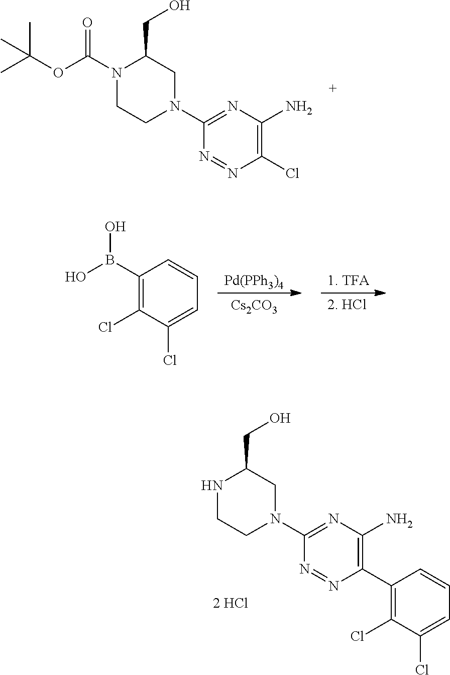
C1=C(Cl)C(Cl)=C(C2=C(N)N=C(N3CC(CO)NCC3)N=N2)C=C1.C1(Cl)=C(N)N=C(N2CC(CO)N(C(=O)OC(C)(C)C)CC2)N=N1.[Pd(PPh3)4].[Cs2CO3].C1=C(Cl)C(Cl)=C(B(O)O)C=C1
